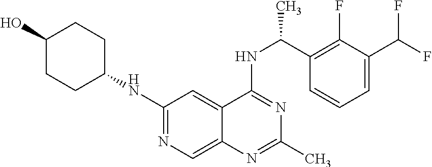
N(C1=NC=C2C(=C1)C(NC(C1=C(F)C(C(F)F)=CC=C1)C)=NC(C)=N2)C1CCC(O)CC1
